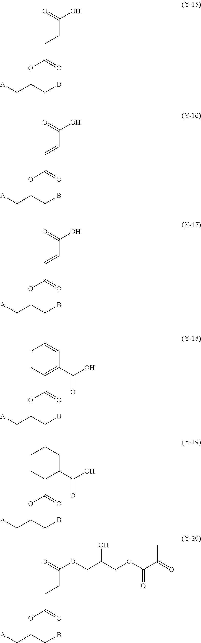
[A]CC(CB)OC(CCC(O)=O)=O.[A]CC(CB)OC(C=CC(O)=O)=O.[A]CC(CB)OC(C=CC(O)=O)=O.[A]CC(CB)OC(C1=C(C(O)=O)C=CC=C1)=O.[A]CC(CB)OC(C1C(C(O)=O)CCCC1)=O.[A]CC(CB)OC(CCC(OCC(COC(C(=O)C)=O)O)=O)=O
